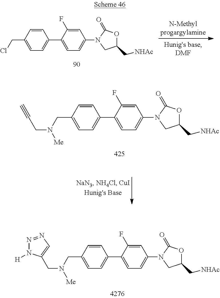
C1=CC(CN(CC2=CN=NN2[H])[Me])=CC=C1C1=CC=C(N2CC(C[NHAc])OC2=O)C=C1F.C1=CC(CCl)=CC=C1C1=CC=C(N2CC(C[NHAc])OC2=O)C=C1F.C1=CC(CN(CC#C)[Me])=CC=C1C1=CC=C(N2CC(C[NHAc])OC2=O)C=C1F
